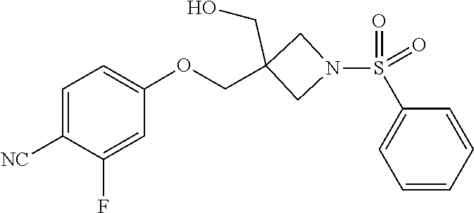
O=S(=O)(C1=CC=CC=C1)N1CC(COC2=CC=C([NC])C(F)=C2)(CO)C1
